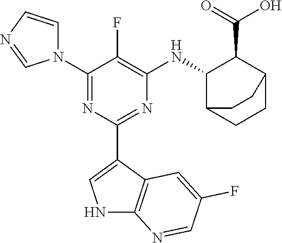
C1(N2C=CN=C2)=NC(C2=CNC3=C2C=C(F)C=N3)=NC([HN]C2C(C(=O)O)C3CCC2CC3)=C1F
